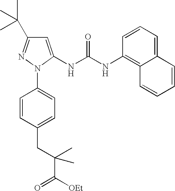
C1=CC(N2N=C(C(C)(C)C)C=C2NC(NC2=C3C(=CC=C2)C=CC=C3)=O)=CC=C1CC(C([OEt])=O)(C)C
